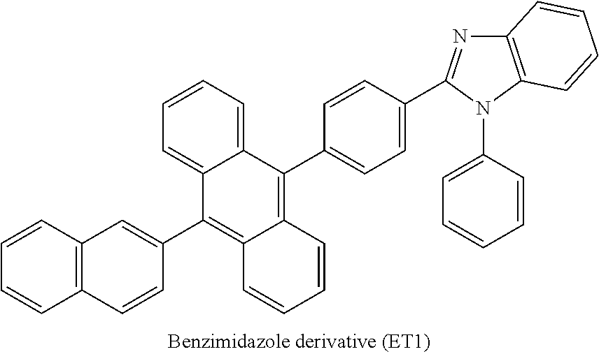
C12=C(C=CC(C3=C4C(=C(C5=CC=C(C6=NC7=C(N6C6=CC=CC=C6)C=CC=C7)C=C5)C5=CC=CC=C35)C=CC=C4)=C1)C=CC=C2
